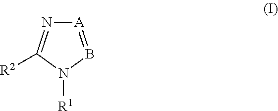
[A]1=BN([R1])C([R2])=N1
